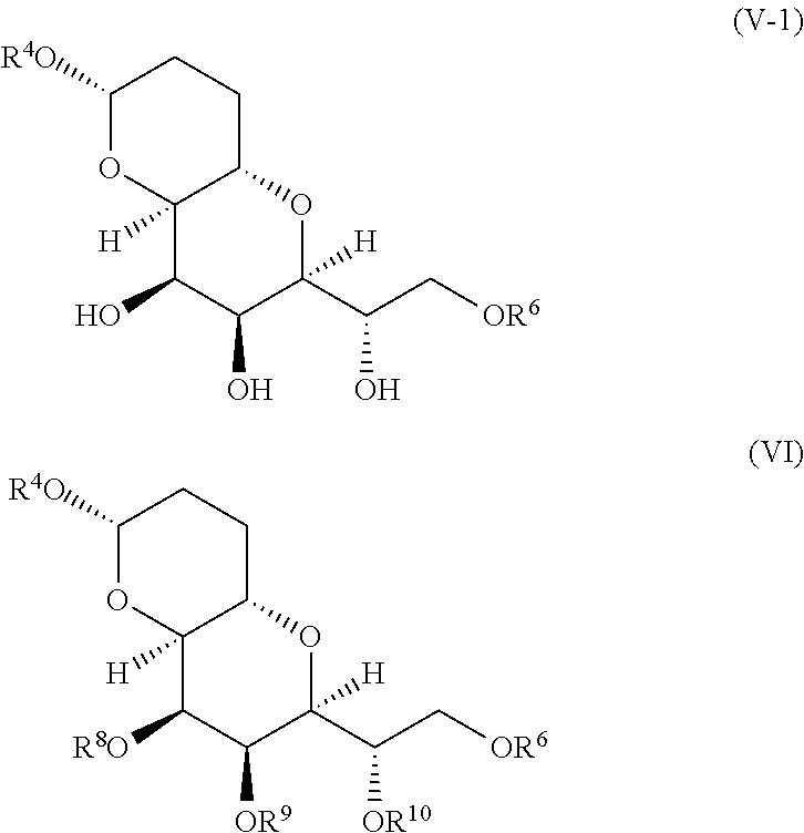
C1([R4O])OC2([H])C(CC1)OC(C(C[OR6])O)([H])C(O)C2O.C1([R4O])OC2([H])C(CC1)OC(C(C[OR6])[OR10])([H])C([OR9])C2[R8O]
